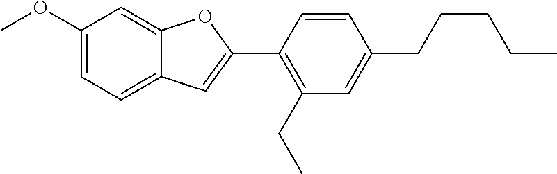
C1(OC)=CC=C2C(=C1)OC(C1=C(CC)C=C(CCCCC)C=C1)=C2
